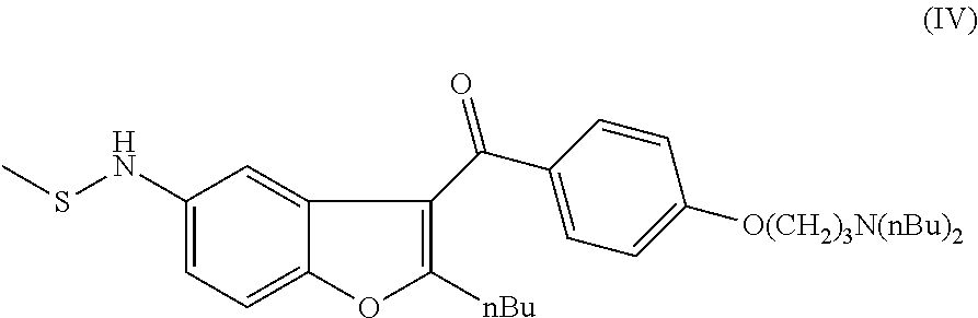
C1(NSC)=CC=C2C(=C1)C(C(C1=CC=C([O(CH2)3N(nBu)2])C=C1)=O)=C([nBu])O2
